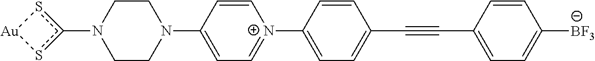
N1(c2s[Au]s2)CCN(C2=CC=[N+](C3=CC=C(C#CC4=CC=C([BF3])C=C4)C=C3)C=C2)CC1
